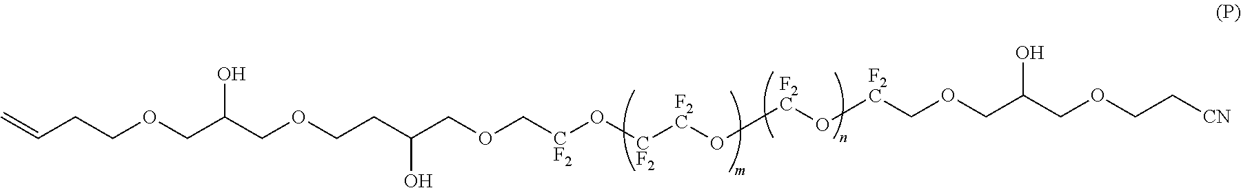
C(OCCC(COC[CF2]O[CF2][F2C]O[F2C]O[F2C]COCC(COCC[CN])O)O)C(COCCC=C)O
